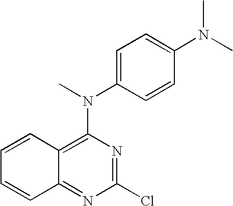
C1=CC2=C(N(C)C3=CC=C(N(C)C)C=C3)N=C(Cl)N=C2C=C1
